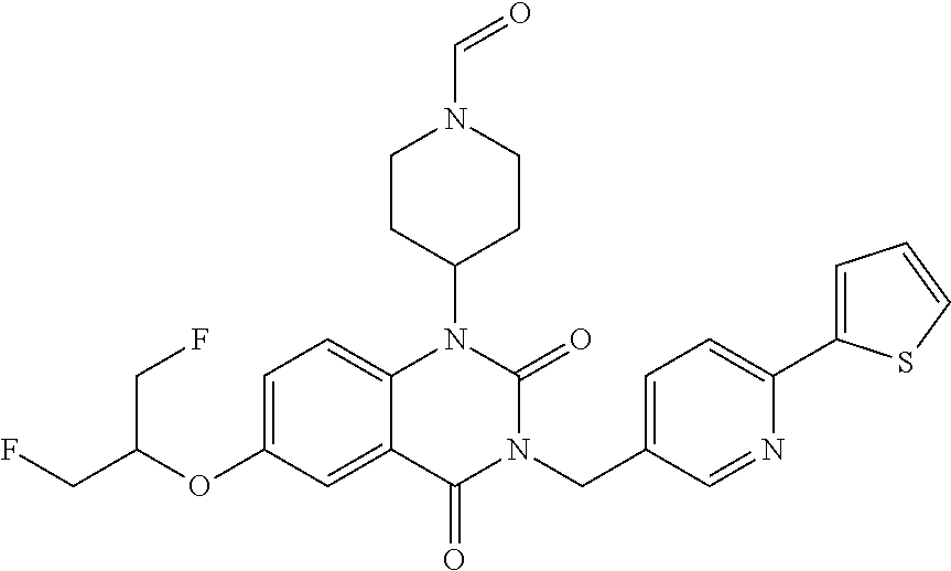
C1=C(OC(CF)CF)C=C2C(=C1)N(C1CCN(C=O)CC1)C(=O)N(CC1=CC=C(C3=CC=CS3)N=C1)C2=O
